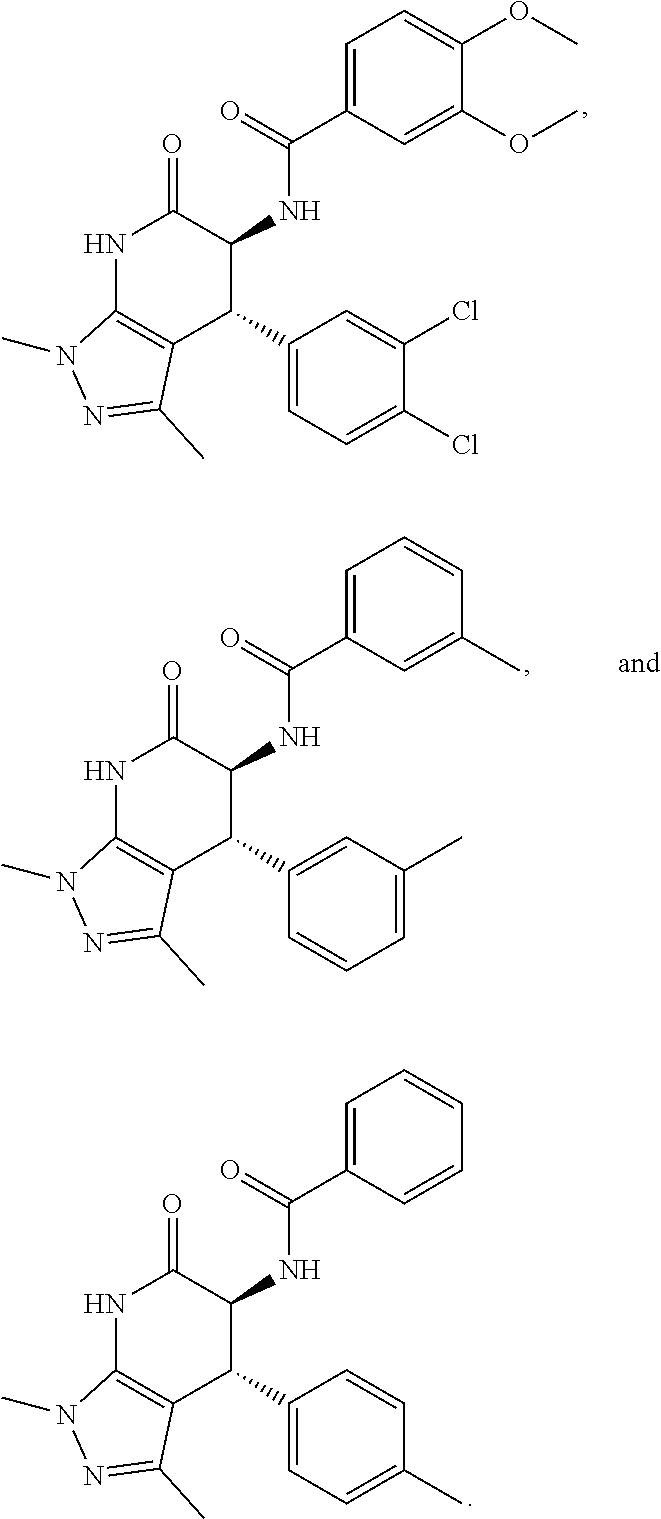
C1(OC)=CC(C(=O)NC2C(=O)NC3=C(C(C)=NN3C)C2C2=CC=C(Cl)C(Cl)=C2)=CC=C1OC.C1(C)=CC(C(=O)NC2C(=O)NC3=C(C(C)=NN3C)C2C2=CC(C)=CC=C2)=CC=C1.C1=CC(C(=O)NC2C(=O)NC3=C(C(C)=NN3C)C2C2=CC=C(C)C=C2)=CC=C1
